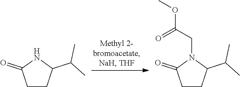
C1CC(C(C)C)NC1=O.C1CC(C(C)C)N(CC(OC)=O)C1=O
